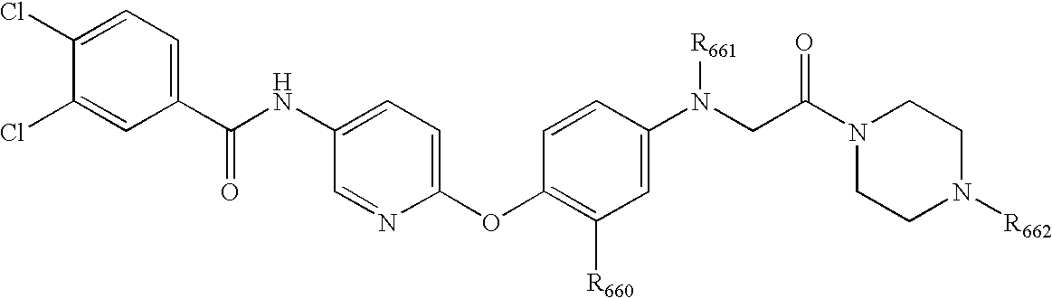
C1(C(NC2=CC=C(OC3=C([R660])C=C(N(CC(N4CCN([R662])CC4)=O)[R661])C=C3)N=C2)=O)=CC=C(Cl)C(Cl)=C1
